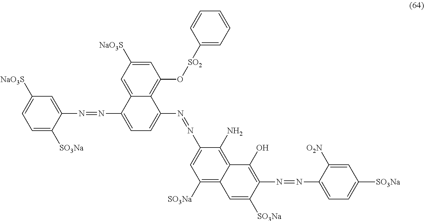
C1=C2C(=C(O[SO2]C3=CC=CC=C3)C=C1[NaO3S])C(N=NC1=CC([SO3Na])=C3C(=C1N)C(O)=C(N=NC1=CC=C([SO3Na])C=C1[O2N])C([SO3Na])=C3)=CC=C2N=NC1=CC([NaO3S])=CC=C1[SO3Na]
